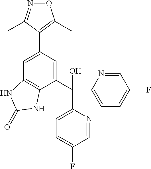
N1=C(C)C(C2=CC3=C(C(C(C4=CC=C(F)C=N4)(C4=CC=C(F)C=N4)O)=C2)NC(=O)N3)=C(C)O1
